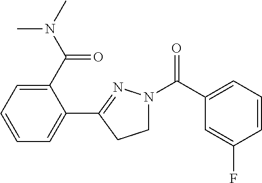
C1(C2=NN(C(C3=CC=CC(F)=C3)=O)CC2)=CC=CC=C1C(N(C)C)=O
